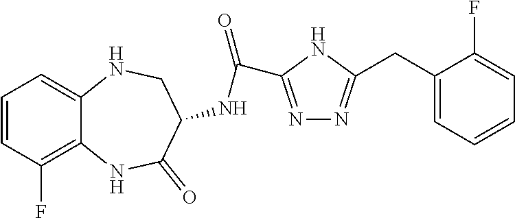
C1=CC(F)=C2C(=C1)NCC(NC(=O)C1=NN=C(CC3=CC=CC=C3F)N1)C(=O)N2
